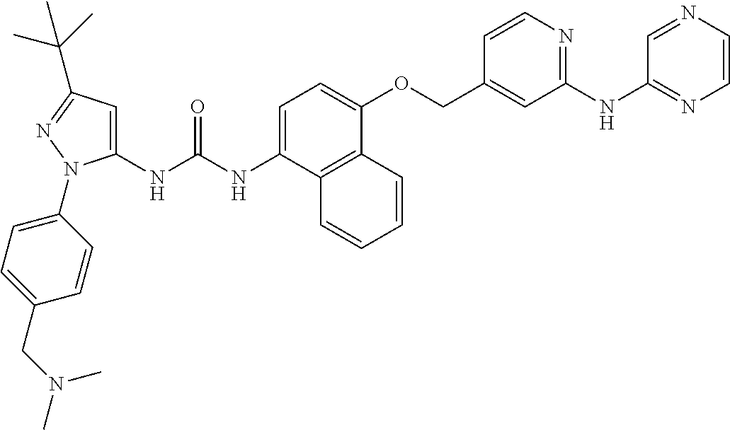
N(C(NC1=CC(C(C)(C)C)=NN1C1=CC=C(CN(C)C)C=C1)=O)C1=CC=C(OCC2=CC(NC3=NC=CN=C3)=NC=C2)C2=C1C=CC=C2
